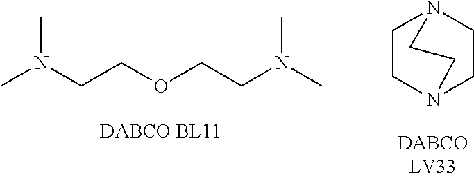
CN(CCOCCN(C)C)C.C1CN2CCN1CC2
